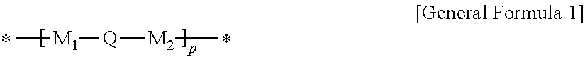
C[M1][Q][M2]C
